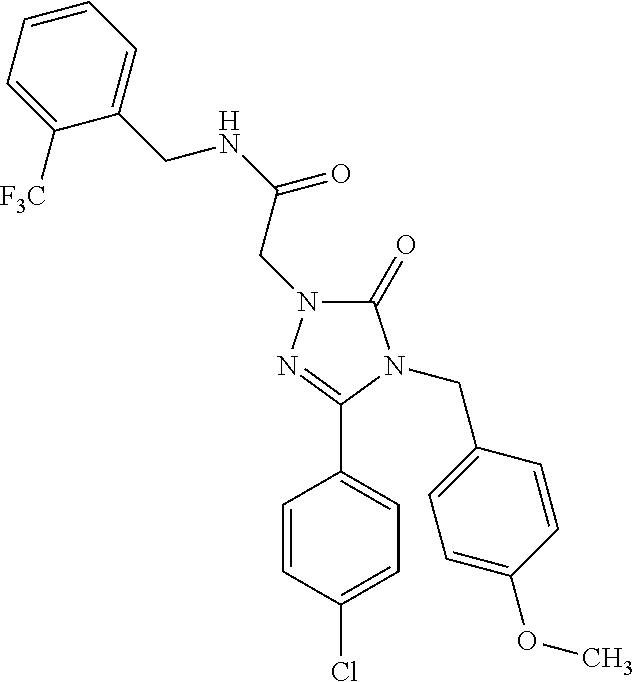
C1(=O)N(CC(NCC2=CC=CC=C2[F3C])=O)N=C(C2=CC=C(Cl)C=C2)N1CC1=CC=C(OC)C=C1
